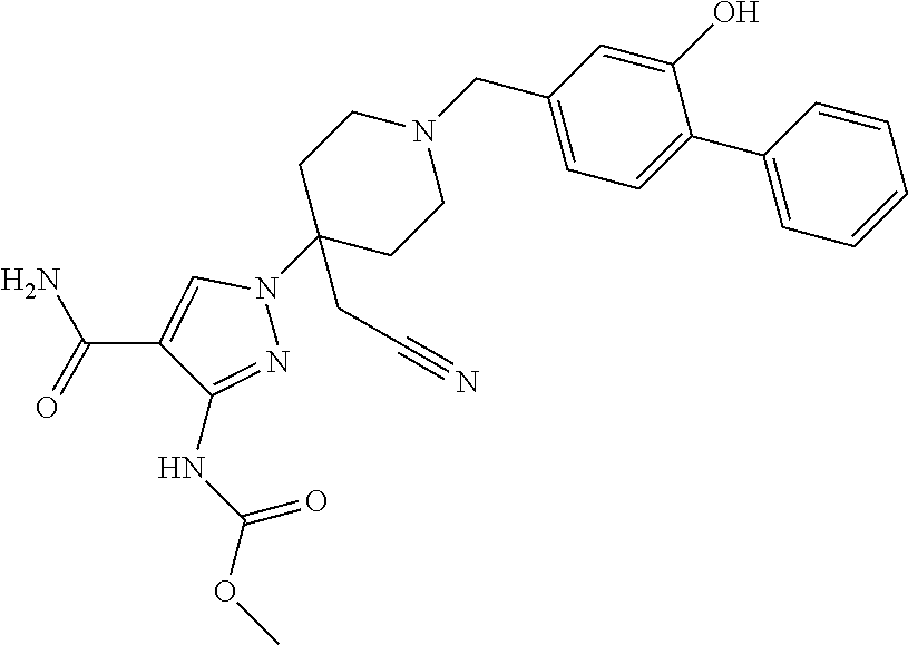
C1C(N2C=C(C(N)=O)C(NC(OC)=O)=N2)(CC#N)CCN(CC2=CC=C(C3=CC=CC=C3)C(O)=C2)C1
